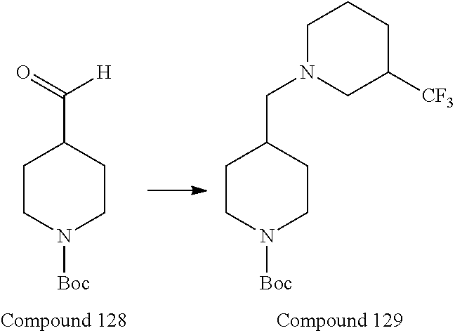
C1CN([Boc])CCC1C(=O)[H].C1CN([Boc])CCC1CN1CC([CF3])CCC1
